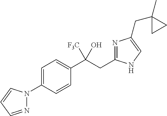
C1=C(N2N=CC=C2)C=CC(C(CC2=NC(CC3(C)CC3)=CN2)(O)[F3C])=C1
